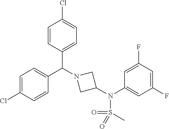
C1(C(C2=CC=C(Cl)C=C2)N2CC(N(C3=CC(F)=CC(F)=C3)S(=O)(C)=O)C2)=CC=C(Cl)C=C1
